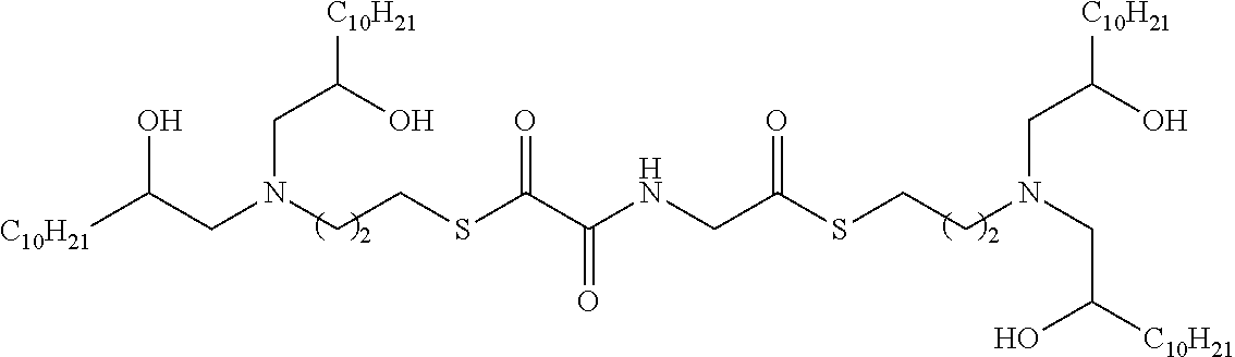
C(CN(CC(O)[C10H21])CCSC(=O)CNC(C(=O)SCCN(CC(O)[C10H21])CC(O)[C10H21])=O)(O)[C10H21]
